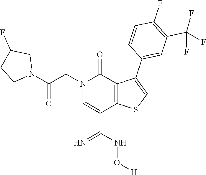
O([H])NC(C1=CN(CC(N2CCC(F)C2)=O)C(=O)C2=C1SC=C2C1=CC(C(F)(F)F)=C(F)C=C1)=N
